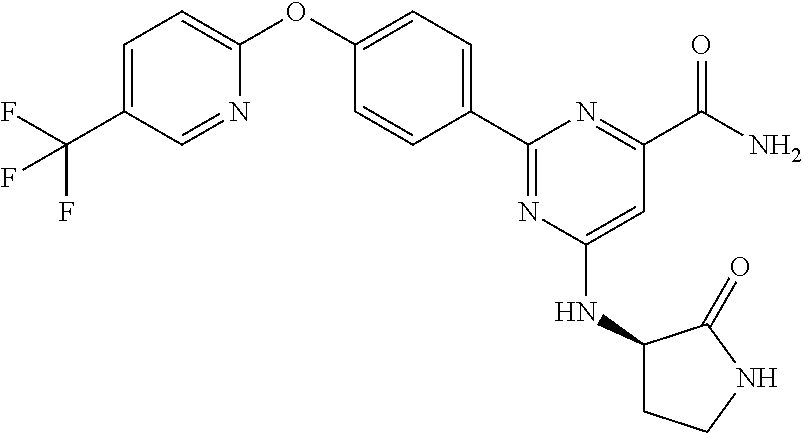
C1=CC(C2=NC(NC3CCNC3=O)=CC(C(N)=O)=N2)=CC=C1OC1=CC=C(C(F)(F)F)C=N1
